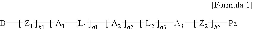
B[Z1][A1][L1][A2][L2][A3][Z2][Pa]
